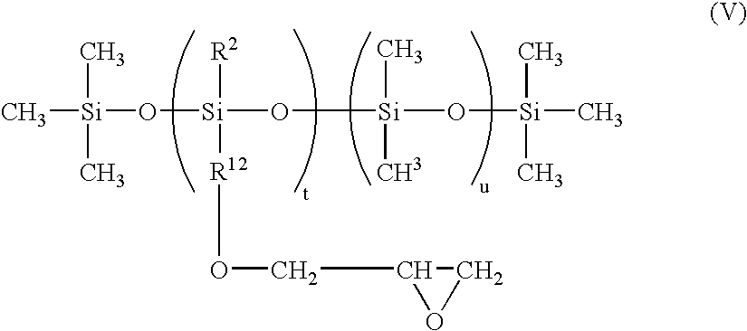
C[Si](C)(C)O[Si]([R2])([R12]OCC1CO1)O[Si](C)(C)O[Si](C)(C)C
